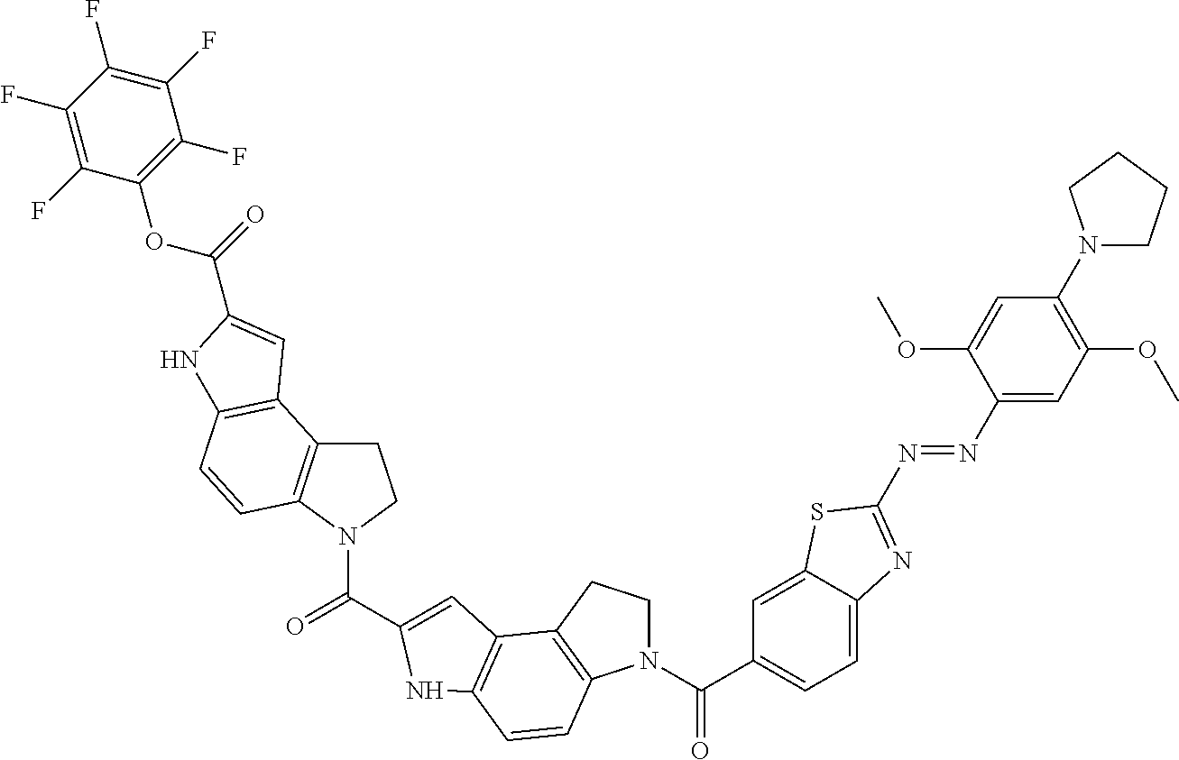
N1(C(C2=CC=C3C(=C2)SC(N=NC2=CC(OC)=C(N4CCCC4)C=C2OC)=N3)=O)CCC2=C1C=CC1=C2C=C(C(=O)N2CCC3=C2C=CC2=C3C=C(C(=O)OC3=C(F)C(F)=C(F)C(F)=C3F)N2)N1
